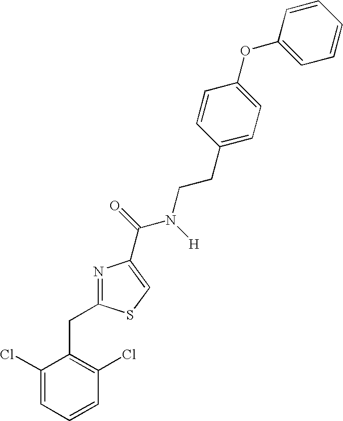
N1=C(CC2=C(Cl)C=CC=C2Cl)SC=C1C(=O)N([H])CCC1=CC=C(OC2=CC=CC=C2)C=C1
